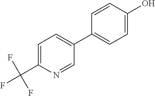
C1=C(C(F)(F)F)N=CC(C2=CC=C(O)C=C2)=C1
